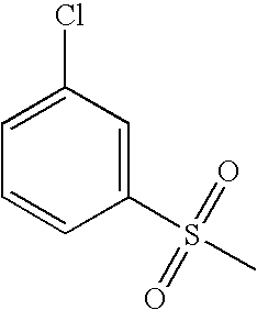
C1=C(Cl)C=C(S(=O)(=O)C)C=C1
